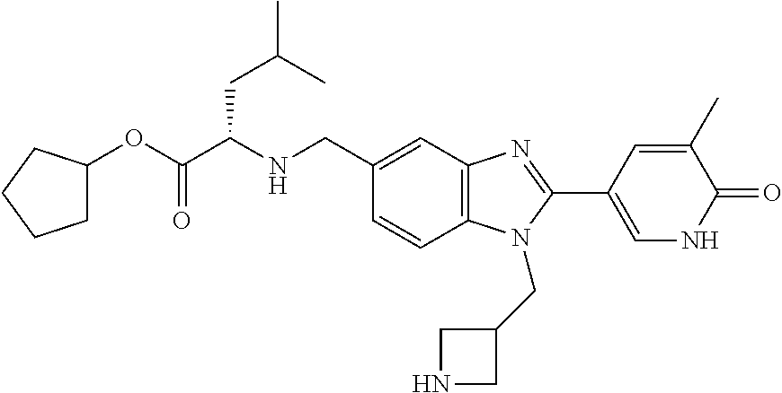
C1=CC(CNC(C(OC2CCCC2)=O)CC(C)C)=CC2=C1N(CC1CNC1)C(C1=CNC(=O)C(C)=C1)=N2
